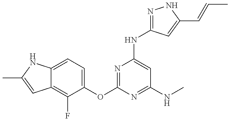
C12=C(F)C(OC3=NC(NC4=NNC(C=CC)=C4)=CC(NC)=N3)=CC=C1NC(C)=C2
